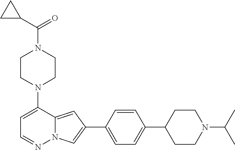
N1(C2=CC=NN3C2=CC(C2=CC=C(C4CCN(C(C)C)CC4)C=C2)=C3)CCN(C(C2CC2)=O)CC1
